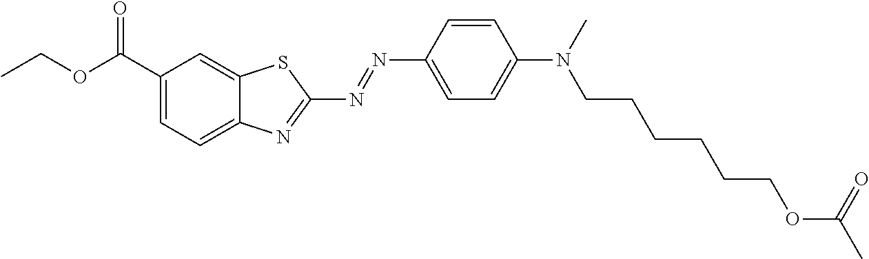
C1(C(OCC)=O)=CC=C2C(=C1)SC(N=NC1=CC=C(N(C)CCCCCCOC(C)=O)C=C1)=N2
